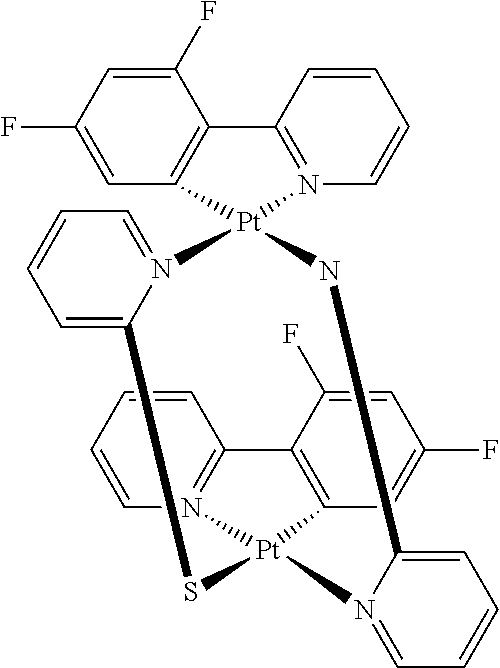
C1=CC=CN2=C1C1=C(C=C(F)C=C1F)[Pt]21SC2=CC=CC=N2[Pt]2(NC3=CC=CC=N13)C1=C(C(F)=CC(F)=C1)C1=N2C=CC=C1
